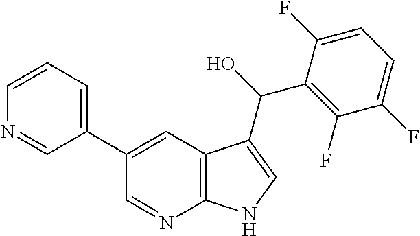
C1(C2=CC3=C(N=C2)NC=C3C(O)C2=C(F)C(F)=CC=C2F)=CC=CN=C1
